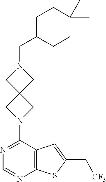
C12=C(N=CN=C1N1CC3(C1)CN(CC1CCC(C)(C)CC1)C3)SC(C[CF3])=C2
